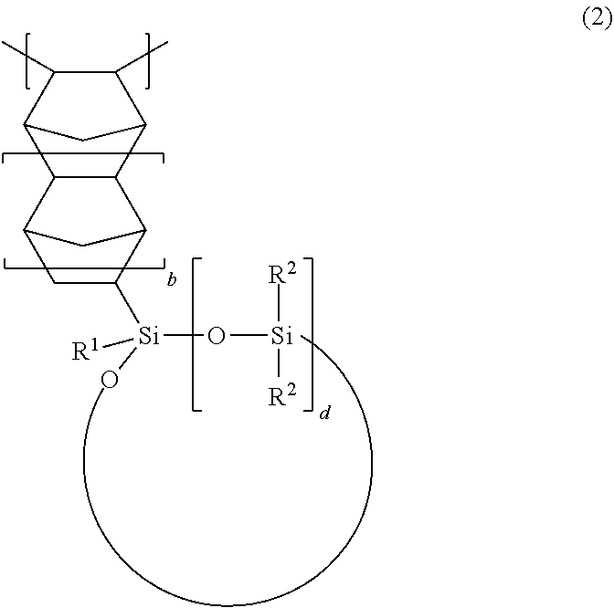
C1(C)C(C)C2C3C(C1C2)C1C([Si](O[Si]([R2])[R2])(O)[R1])CC3C1
